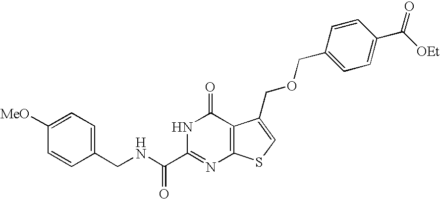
C1(CNC(C2=NC3=C(C(=O)N2)C(COCC2=CC=C(C([OEt])=O)C=C2)=CS3)=O)=CC=C([MeO])C=C1
